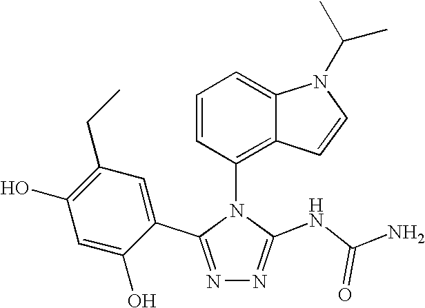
N1=C(C2=CC(CC)=C(O)C=C2O)N(C2=C3C(=CC=C2)N(C(C)C)C=C3)C(NC(N)=O)=N1
